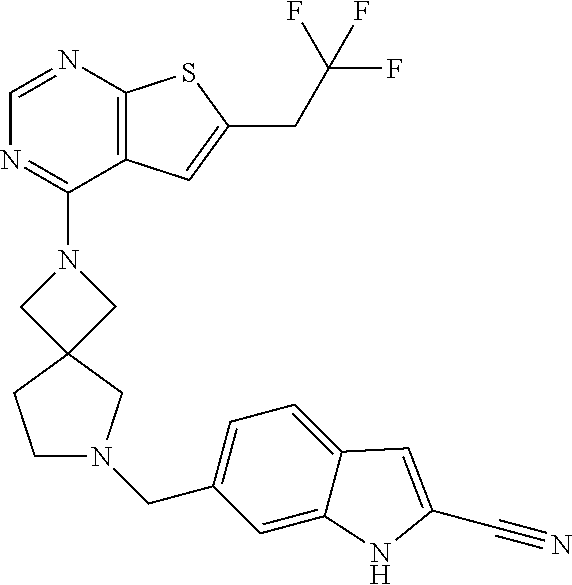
C1=NC2=C(C(N3CC4(C3)CN(CC3=CC=C5C(=C3)NC(C#N)=C5)CC4)=N1)C=C(CC(F)(F)F)S2
